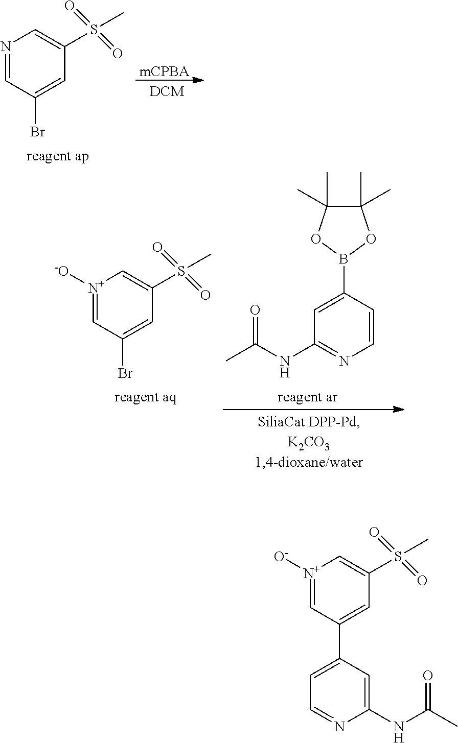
N1=CC(Br)=CC(S(=O)(=O)C)=C1.[mCPBA].C1=CC(B2OC(C)(C)C(C)(C)O2)=CC(NC(C)=O)=N1.[N+]1([-O])=CC(Br)=CC(S(=O)(=O)C)=C1.[N+]1([O-])=CC(C2=CC=NC(NC(C)=O)=C2)=CC(S(C)(=O)=O)=C1
